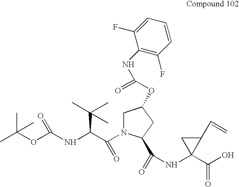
CC(OC(NC(C(=O)N1CC(OC(=O)NC2=C(F)C=CC=C2F)CC1C(=O)NC1(C(O)=O)C(C=C)C1)C(C)(C)C)=O)(C)C
